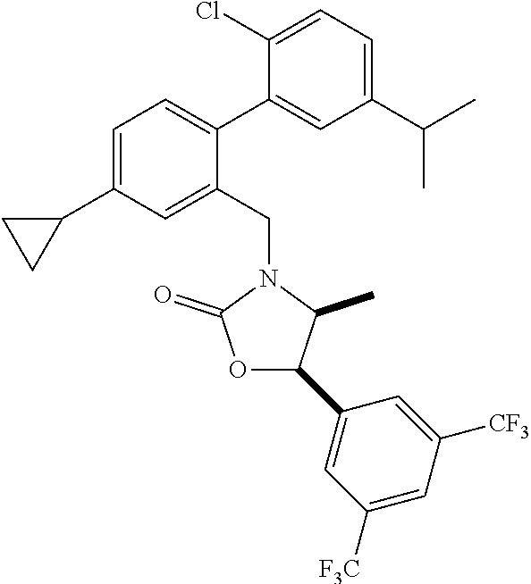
C1(Cl)=CC=C(C(C)C)C=C1C1=CC=C(C2CC2)C=C1CN1C(C)C(C2=CC([F3C])=CC([CF3])=C2)OC1=O
